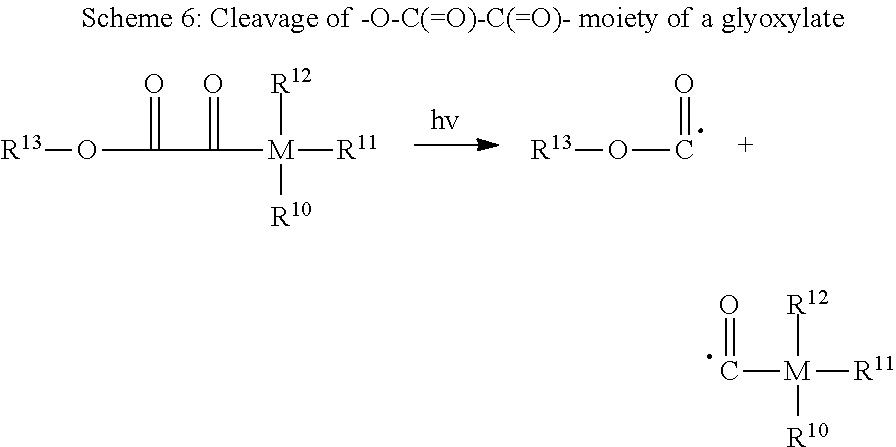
C(C([M]([R11])([R12])[R10])=O)(O[R13])=O.C(O[R13])=O.C([M]([R11])([R12])[R10])=O
